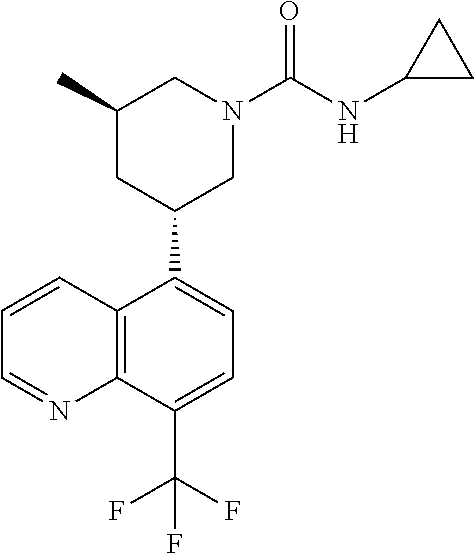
C12=C(C(C(F)(F)F)=CC=C1C1CN(C(NC3CC3)=O)CC(C)C1)N=CC=C2
